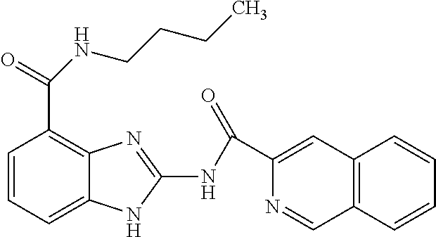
C1=CC=C2C(=C1C(=O)NCCCC)N=C(NC(C1=CC3=C(C=N1)C=CC=C3)=O)N2
